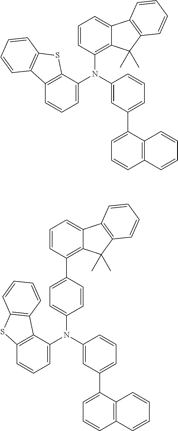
C1(N(C2=CC=CC3=C2C2=C(S3)C=CC=C2)C2=CC=C(C3=C4C(=CC=C3)C3=C(C4(C)C)C=CC=C3)C=C2)=CC(C2=CC=CC3=C2C=CC=C3)=CC=C1.C1(N(C2=CC=CC3=C2SC2=C3C=CC=C2)C2=C3C(=CC=C2)C2=C(C3(C)C)C=CC=C2)=CC(C2=CC=CC3=C2C=CC=C3)=CC=C1
